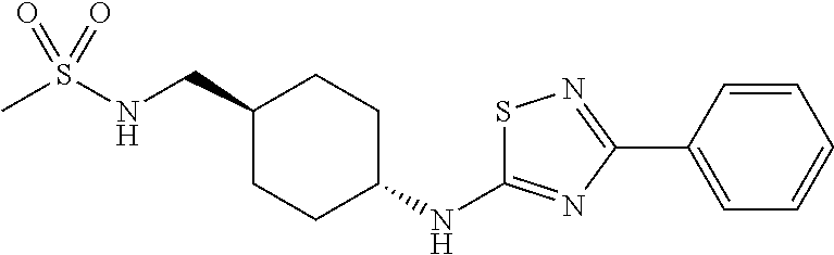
CS(NCC1CCC(NC2=NC(C3=CC=CC=C3)=NS2)CC1)(=O)=O
